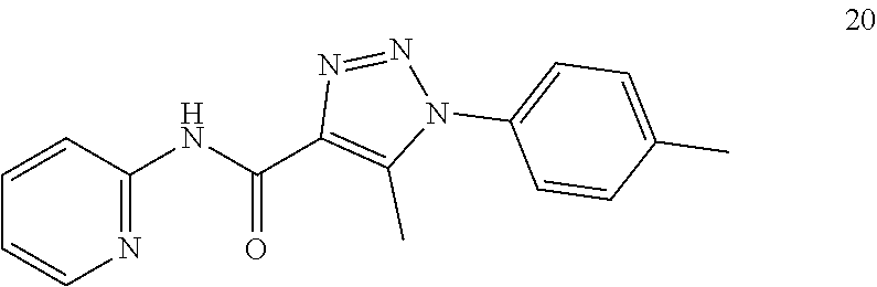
C1=CC(NC(C2=C(C)N(C3=CC=C(C)C=C3)N=N2)=O)=NC=C1
